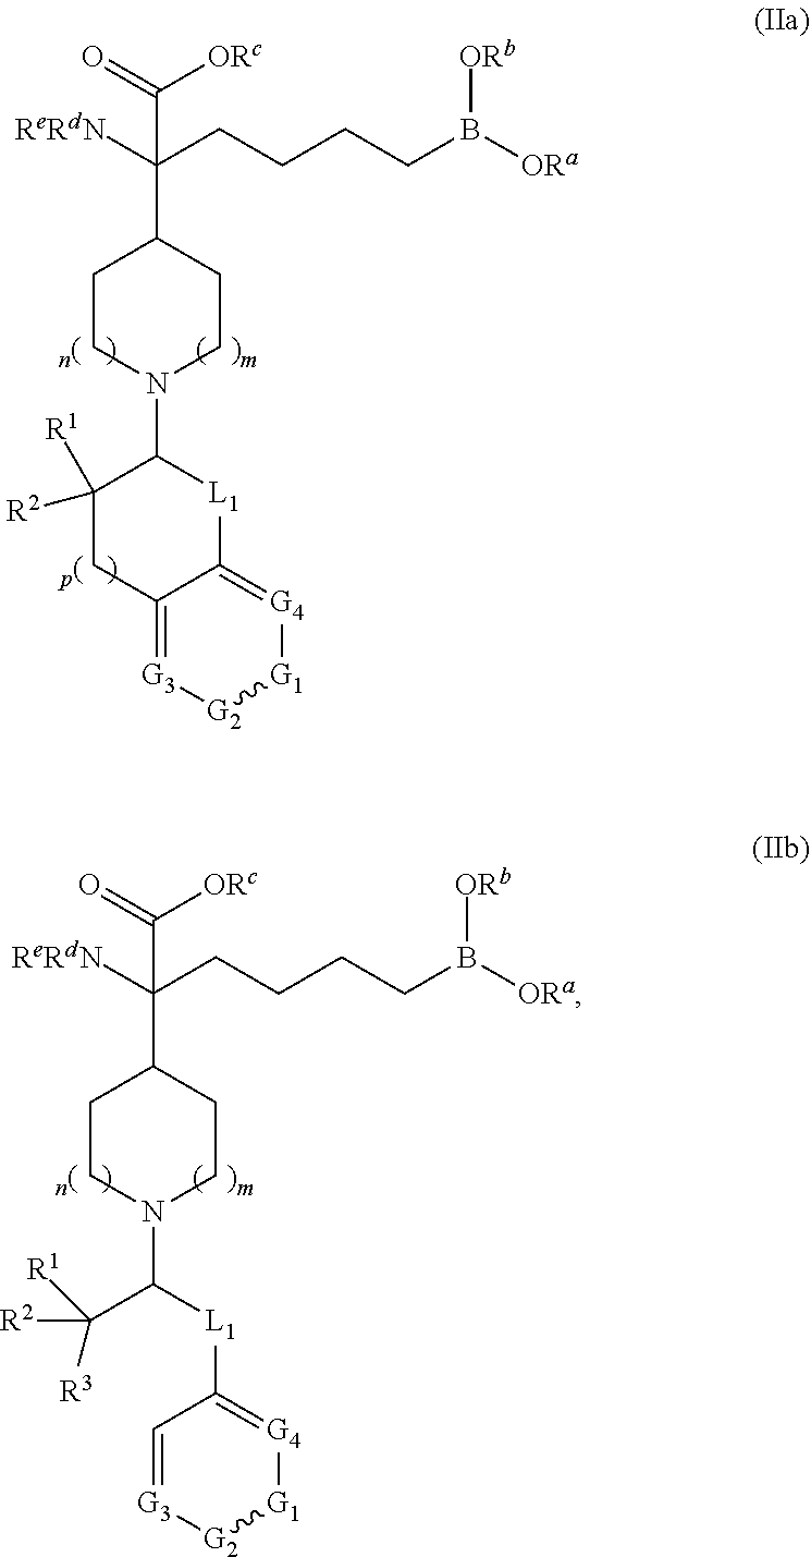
[ReRdN]C(CCCCB([ORa])[ORb])(C(=O)[ORc])C1CCN(C2[L1]C3=[G4][G1][G2][G3]=C3CC2([R1])[R2])CC1.[ReRdN]C(CCCCB([ORa])[ORb])(C(=O)[ORc])C1CCN(C([L1]C2=[G4][G1][G2][G3]=C2)C([R2])([R1])[R3])CC1
